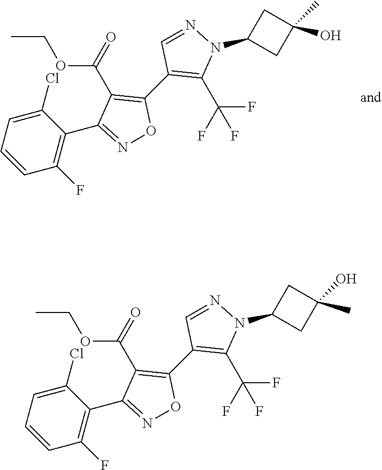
CCOC(C1=C(C2=C(C(F)(F)F)N(C3CC(O)(C)C3)N=C2)ON=C1C1=C(F)C=CC=C1Cl)=O.CCOC(C1=C(C2=C(C(F)(F)F)N(C3CC(C)(O)C3)N=C2)ON=C1C1=C(F)C=CC=C1Cl)=O
